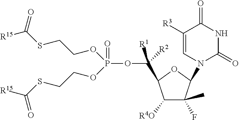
C([R1])([R2])(C1C([R4O])C(F)(C)C(N2C(=O)NC(=O)C([R3])=C2)O1)OP(OCCSC([R15])=O)(=O)OCCSC([R15])=O
